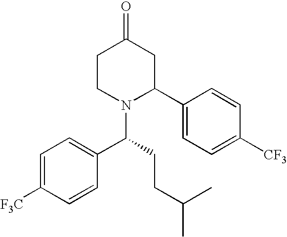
C1CN(C(CCC(C)C)C2=CC=C([F3C])C=C2)C(C2=CC=C([CF3])C=C2)CC1=O
